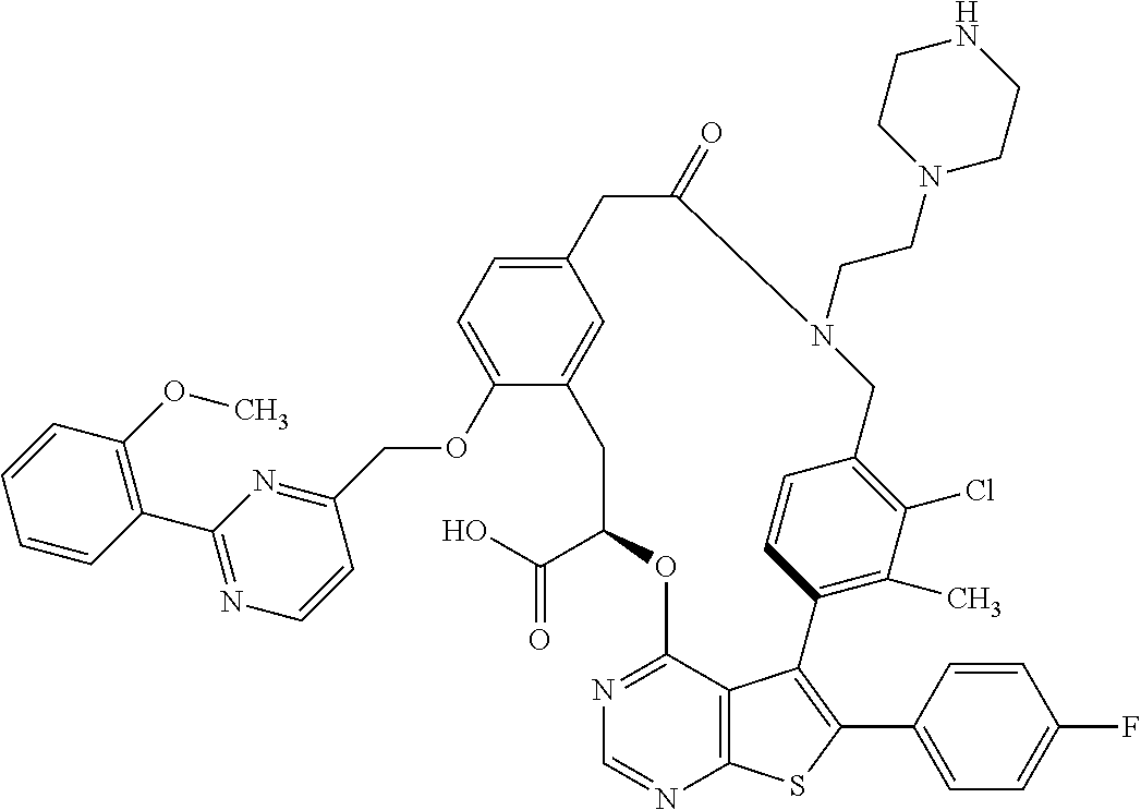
C1(C(O)=O)OC2=NC=NC3=C2C(=C(C2=CC=C(F)C=C2)S3)C2=C(C)C(Cl)=C(C=C2)CN(CCN2CCNCC2)C(=O)CC2=CC=C(OCC3=NC(C4=C(OC)C=CC=C4)=NC=C3)C(=C2)C1
